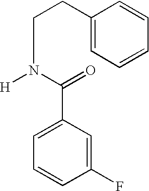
C1=C(C(=O)N([H])CCC2=CC=CC=C2)C=C(F)C=C1
